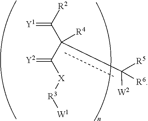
[Y1]=C([R2])c(C([X][R3][W1])=[Y2])([R4])c([R5])([W2])[R6]
